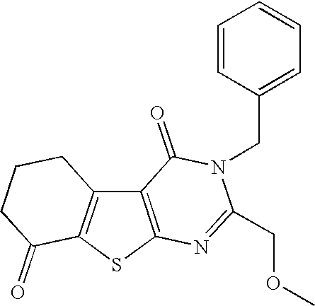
C12=C(SC3=C1CCCC3=O)N=C(COC)N(CC1=CC=CC=C1)C2=O
